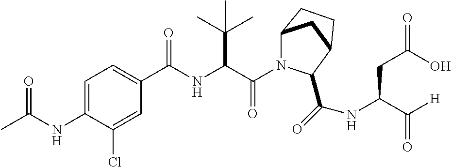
C(=O)(C(C(C)(C)C)NC(=O)C1=CC=C(NC(=O)C)C(Cl)=C1)N1C2CC(CC2)C1C(NC(C([H])=O)CC(O)=O)=O
